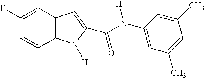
C12=C(C=CC(F)=C1)N([H])C(C(N(C1=CC(C)=CC(C)=C1)[H])=O)=C2
